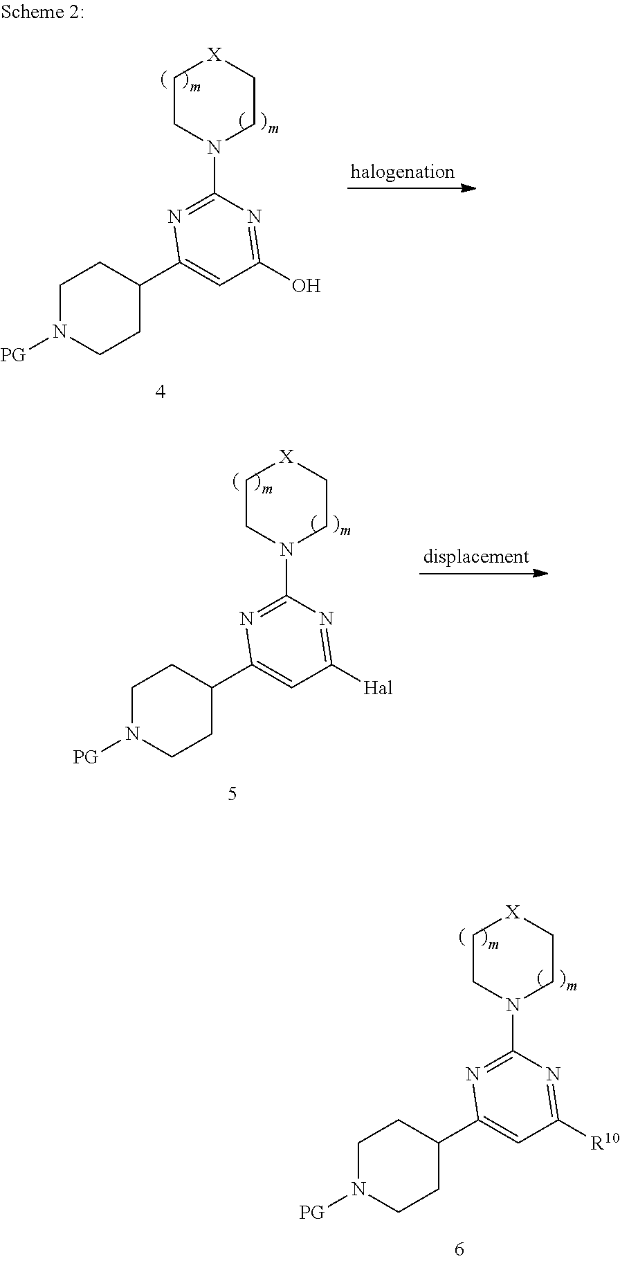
C1CN(C2=NC(C3CCN([PG])CC3)=CC([R10])=N2)CC[X]1.C1CN(C2=NC(C3CCN([PG])CC3)=CC([Hal])=N2)CC[X]1.C1CN(C2=NC(C3CCN([PG])CC3)=CC(O)=N2)CC[X]1
